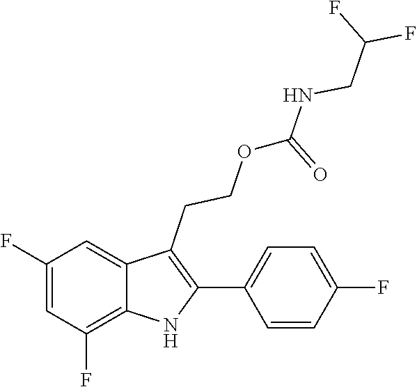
C1(C2=C(CCOC(NCC(F)F)=O)C3=CC(F)=CC(F)=C3N2)=CC=C(F)C=C1
